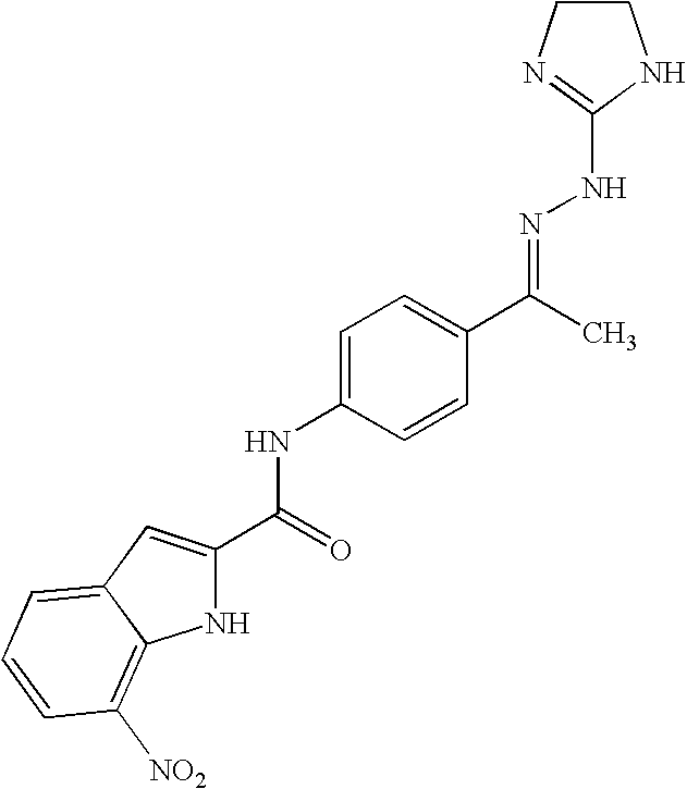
N1C(C(=O)NC2=CC=C(C(C)=NNC3=NCCN3)C=C2)=CC2=CC=CC([NO2])=C12
